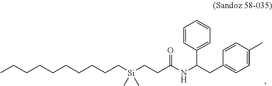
CCCCCCCCCC[Si](CCC(NC(CC1=CC=C(C)C=C1)C1=CC=CC=C1)=O)(C)C
